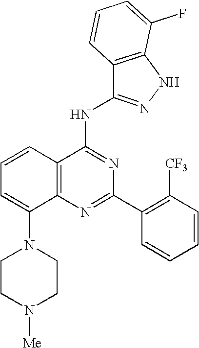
C12=C(N=C(C3=C([CF3])C=CC=C3)N=C1NC1=NNC3=C1C=CC=C3F)C(N1CCN([Me])CC1)=CC=C2
